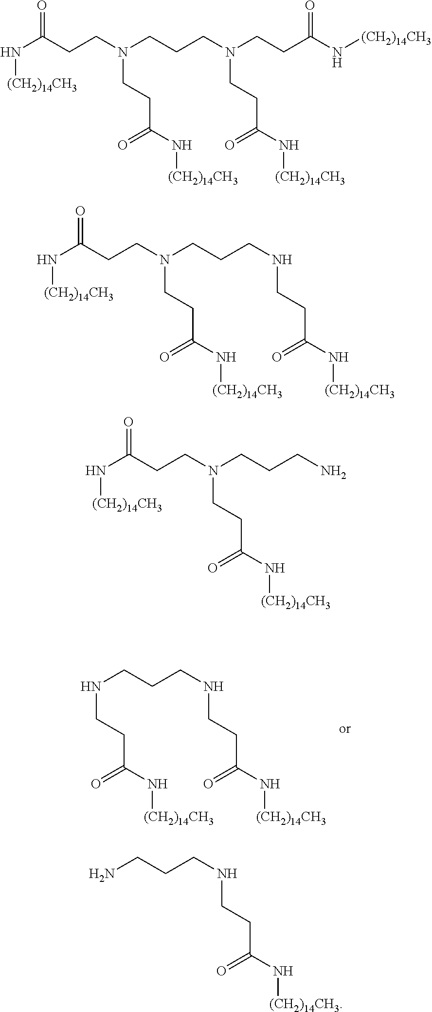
C(NCCCNCCC(=O)N[(CH2)14CH3])CC(=O)N[(CH2)14CH3].[(CH2)14CH3]NC(CCN(CCC(=O)N[(CH2)14CH3])CCCN(CCC(=O)N[(CH2)14CH3])CCC(=O)N[(CH2)14CH3])=O.[(CH2)14CH3]NC(CCN(CCC(=O)N[(CH2)14CH3])CCCNCCC(=O)N[(CH2)14CH3])=O.[(CH2)14CH3]NC(CCN(CCC(=O)N[(CH2)14CH3])CCCN)=O.NCCCNCCC(=O)N[(CH2)14CH3]
